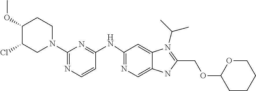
N1=C(N2CCC(OC)C(Cl)C2)N=C(NC2=NC=C3C(=C2)N(C(C)C)=C(COC2CCCCO2)N3)C=C1
